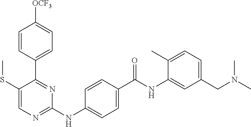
C1(C2=NC(NC3=CC=C(C(NC4=CC(CN(C)C)=CC=C4C)=O)C=C3)=NC=C2SC)=CC=C([OCF3])C=C1
